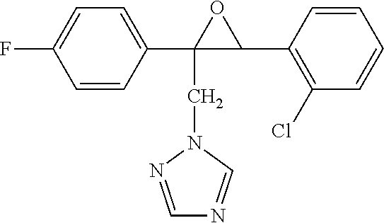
C(C1(C2=CC=C(F)C=C2)C(C2=C(Cl)C=CC=C2)O1)N1N=CN=C1
